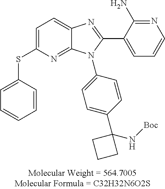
C1=C(SC2=CC=CC=C2)N=C2C(=C1)N=C(C1=CC=CN=C1N)N2C1=CC=C(C2(N[Boc])CCC2)C=C1
